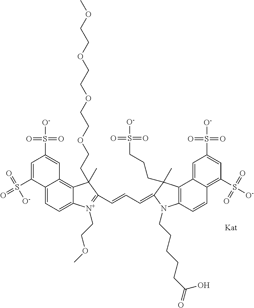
C12=CC=C3C(=C1C=C(S([O-])(=O)=O)C=C2S([O-])(=O)=O)C(CCOCCOCCOCCOC)(C)C(C=CC=C1N(CCCCCC(=O)O)C2=C(C4=CC(S([O-])(=O)=O)=CC(S([O-])(=O)=O)=C4C=C2)C1(C)CCCS([O-])(=O)=O)=[N+]3CCOC
